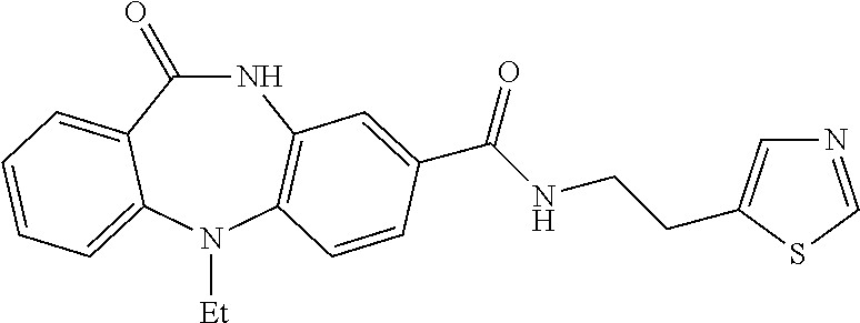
C1(=O)NC2=C(N([Et])C3=CC=CC=C13)C=CC(C(NCCC1=CN=CS1)=O)=C2
